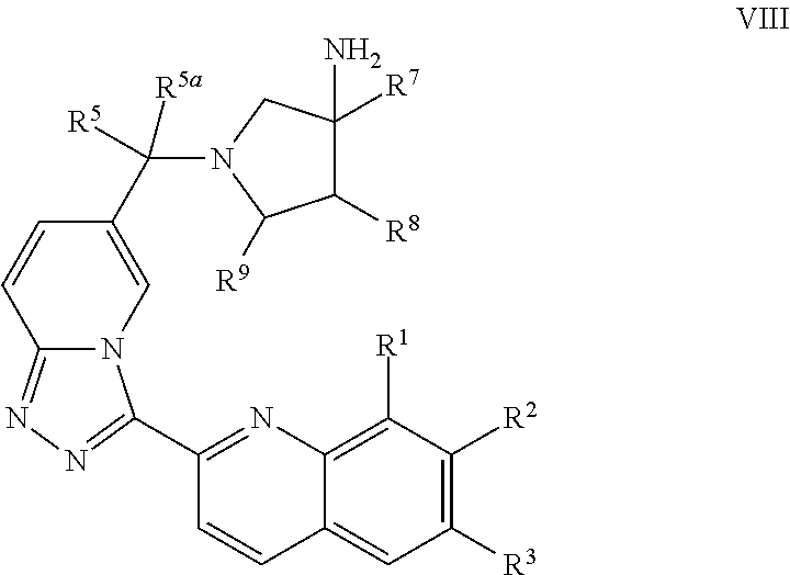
C1(C2=NN=C3N2C=C(C([R5])([R5a])N2CC(N)([R7])C([R8])C2[R9])C=C3)=NC2=C([R1])C([R2])=C([R3])C=C2C=C1
